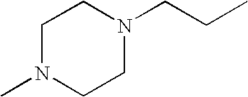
C1N(C)CCN(CCC)C1
